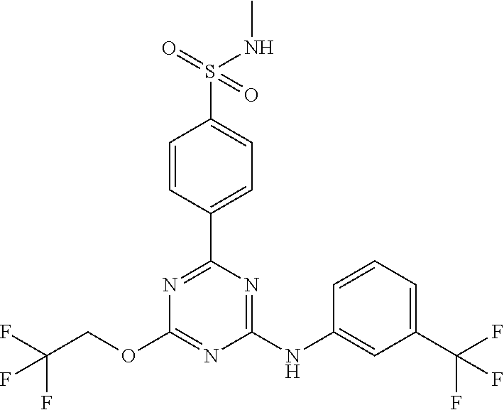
C1(C2=CC=C(S(NC)(=O)=O)C=C2)=NC(OCC(F)(F)F)=NC(NC2=CC(C(F)(F)F)=CC=C2)=N1
